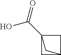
C(C12CC(C1)C2)(O)=O
